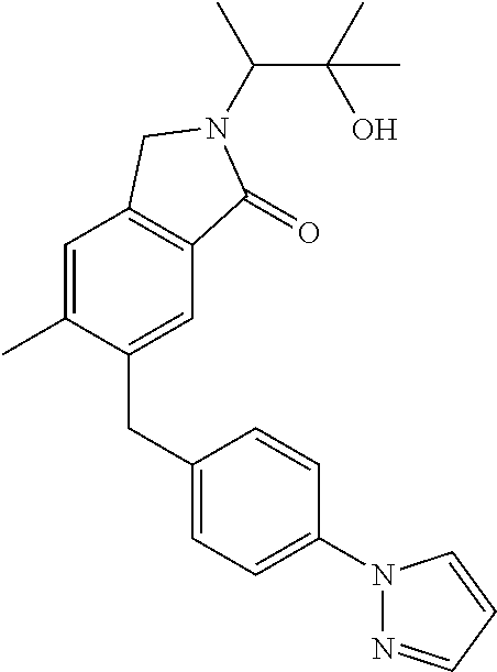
C(N1C(=O)C2=C(C=C(C)C(CC3=CC=C(N4N=CC=C4)C=C3)=C2)C1)(C(O)(C)C)C
